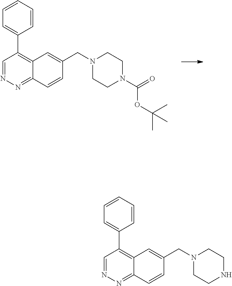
C12=NN=CC(C3=CC=CC=C3)=C1C=C(CN1CCN(C(=O)OC(C)(C)C)CC1)C=C2.C12=NN=CC(C3=CC=CC=C3)=C1C=C(CN1CCNCC1)C=C2
